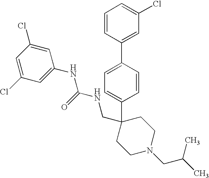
C1=CC(C2=CC(Cl)=CC=C2)=CC=C1C1(CNC(NC2=CC(Cl)=CC(Cl)=C2)=O)CCN(CC(C)C)CC1
